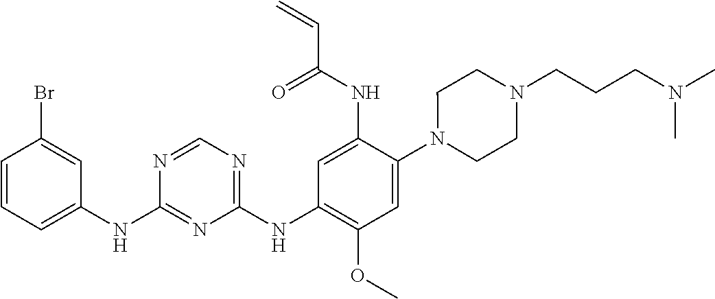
C1(NC2=CC=CC(Br)=C2)=NC(NC2=C(OC)C=C(N3CCN(CCCN(C)C)CC3)C(NC(C=C)=O)=C2)=NC=N1
